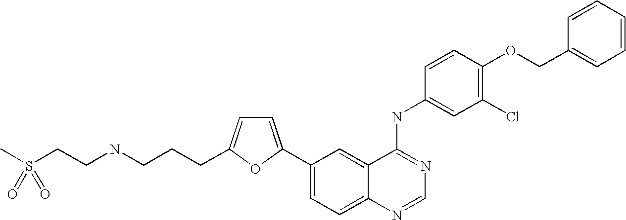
C1(C2=CC=C(CCCNCCS(C)(=O)=O)O2)=CC=C2C(=C1)C(NC1=CC(Cl)=C(OCC3=CC=CC=C3)C=C1)=NC=N2
